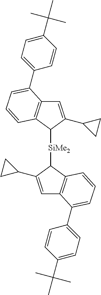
C1=C(C2CC2)C([SiMe2]C2C3=C(C=C2C2CC2)C(C2=CC=C(C(C)(C)C)C=C2)=CC=C3)C2=C1C(C1=CC=C(C(C)(C)C)C=C1)=CC=C2
